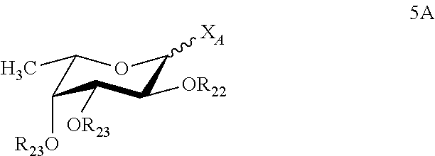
C1(C)C([R23O])C([OR23])C([OR22])C([XA])O1
